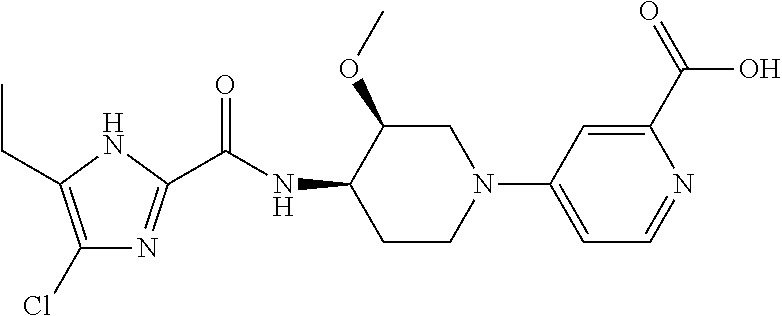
C1(Cl)=C(CC)NC(C(NC2CCN(C3=CC=NC(C(=O)O)=C3)CC2OC)=O)=N1
